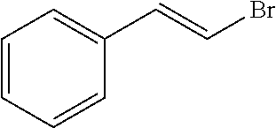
C1=CC=CC(C=CBr)=C1
